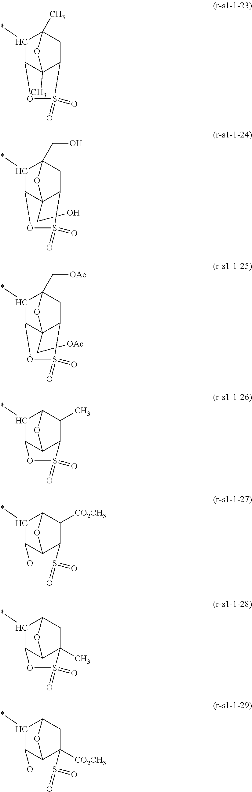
CC12C3C(*)C(C)(CC1S(=O)(=O)O3)O2.C(C12C3C(*)C(CO)(CC1S(=O)(=O)O3)O2)O.C1(*)C2C3C(C(C)C1O3)S(=O)(=O)O2.C(C12C3C(*)C(C[OAc])(CC1S(=O)(=O)O3)O2)[OAc].C1(*)C2C3C(C([CO2CH3])C1O3)S(=O)(=O)O2.C1(*)C2C3C(C)(CC1O3)S(=O)(=O)O2.C1(*)C2C3C([CO2CH3])(CC1O3)S(=O)(=O)O2
